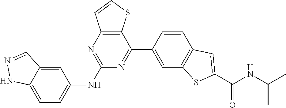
C1(NC2=CC=C3C(=C2)C=NN3)=NC2=C(C(C3=CC4=C(C=C3)C=C(C(NC(C)C)=O)S4)=N1)SC=C2
